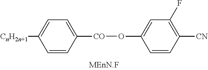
[CnH2n+1]C1=CC=C([CO]OC2=CC(F)=C([CN])C=C2)C=C1
